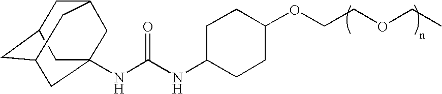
N(C(NC1CCC(OCCOCC)CC1)=O)C12CC3CC(CC(C1)C3)C2
